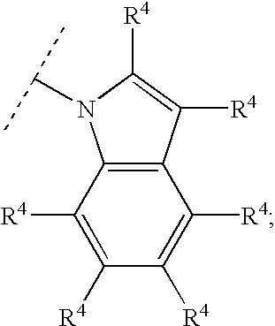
C1([R4])=C([R4])C([R4])=C([R4])C2=C1N(C(C)C)C([R4])=C2[R4]
